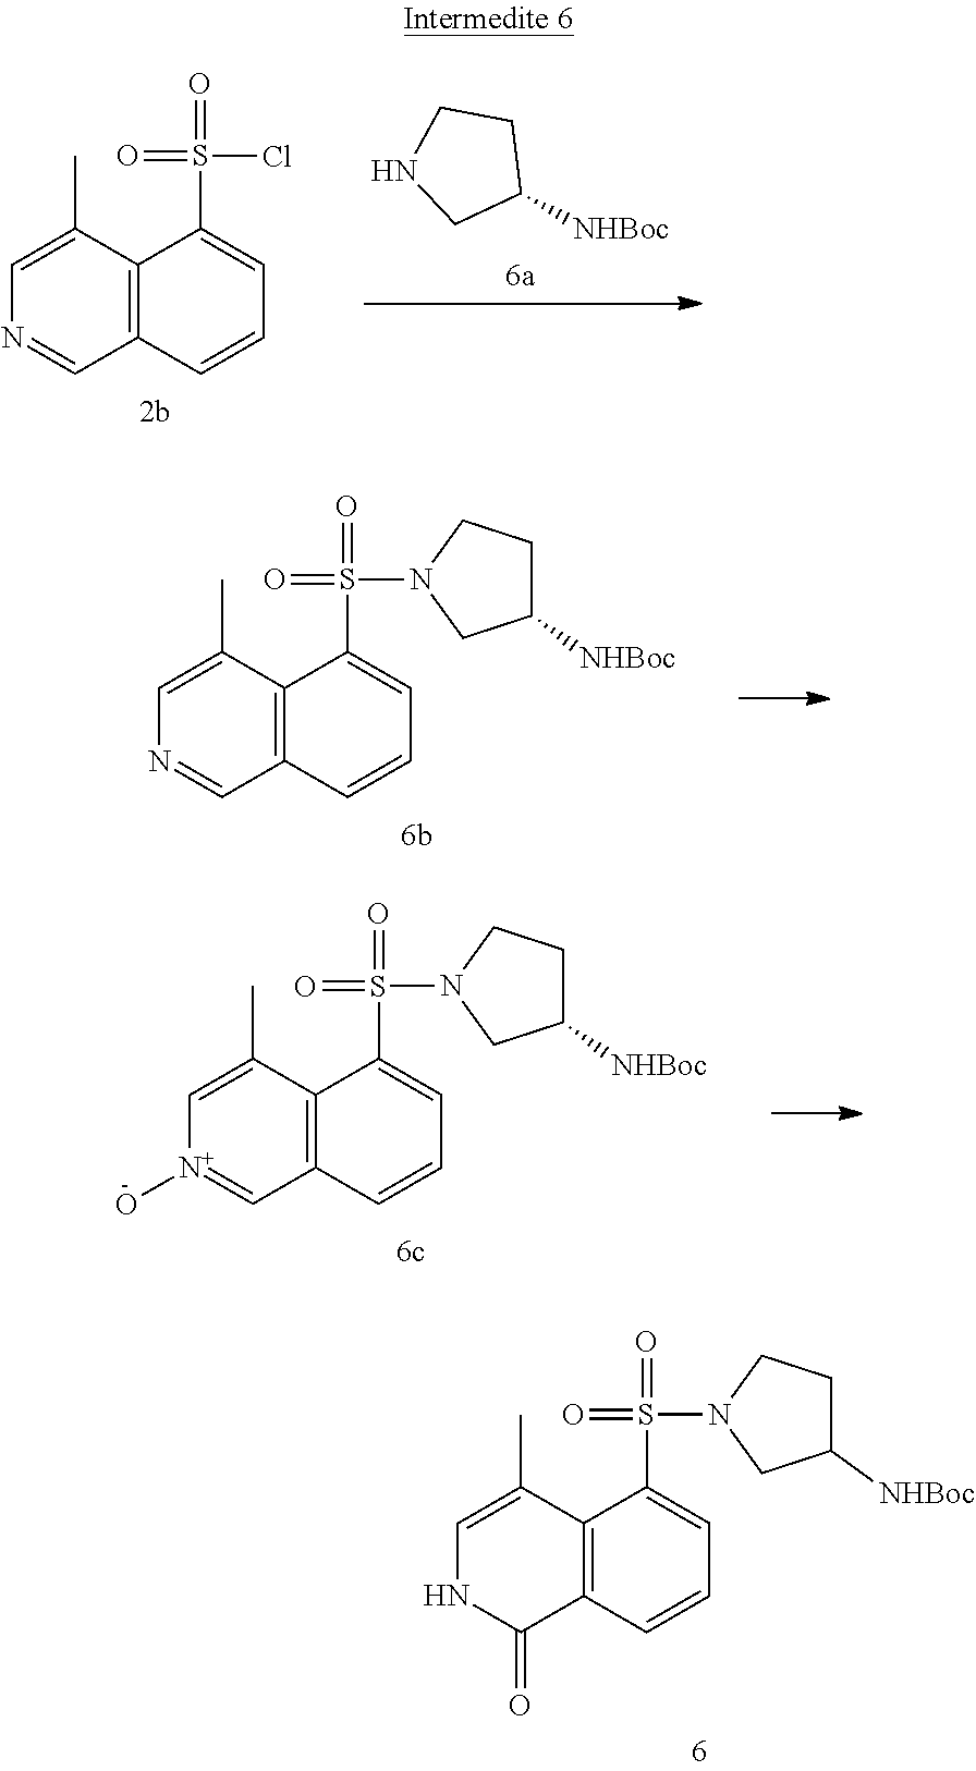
C12=C(C(C)=CNC1=O)C(S(=O)(N1CC([NHBoc])CC1)=O)=CC=C2.C12=C(C(C)=CN=C1)C(S(=O)(Cl)=O)=CC=C2.C1([NHBoc])CNCC1.C12=C(C(C)=CN=C1)C(S(=O)(N1CC([NHBoc])CC1)=O)=CC=C2.C12=C(C(C)=C[N+](O)=C1)C(S(=O)(N1CC([NHBoc])CC1)=O)=CC=C2
